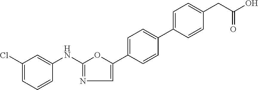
C1(Cl)=CC=CC(NC2=NC=C(C3=CC=C(C4=CC=C(CC(O)=O)C=C4)C=C3)O2)=C1
